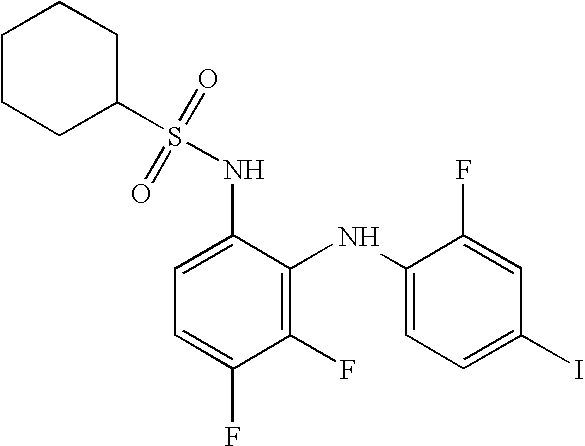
C1(F)=C(NC2=CC=C(I)C=C2F)C(NS(C2CCCCC2)(=O)=O)=CC=C1F
